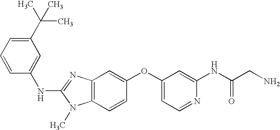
N(C1=NC2=C(N1C)C=CC(OC1=CC=NC(NC(CN)=O)=C1)=C2)C1=CC(C(C)(C)C)=CC=C1
